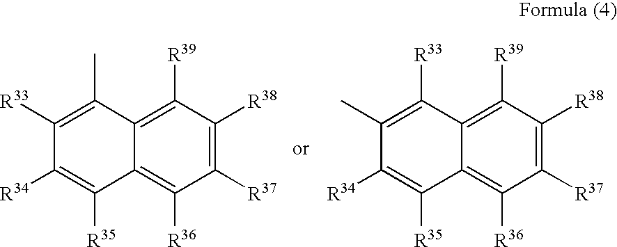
C12=C([R39])C([R38])=C([R37])C([R36])=C1C([R35])=C([R34])C([R33])=C2C.C12=C([R39])C([R38])=C([R37])C([R36])=C1C([R35])=C([R34])C(C)=C2[R33]
